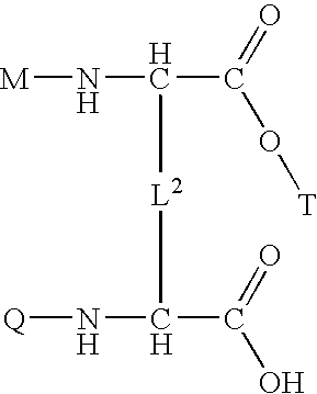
[M]NC(C(=O)O[T])[L2]C(N[Q])C(=O)O
